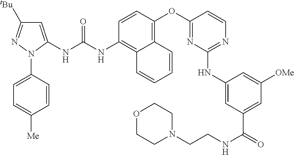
C1=CC(OC2=NC(NC3=CC(C(=O)NCCN4CCOCC4)=CC([OMe])=C3)=NC=C2)=C2C(=C1NC(NC1=CC([tBu])=NN1C1=CC=C([Me])C=C1)=O)C=CC=C2
